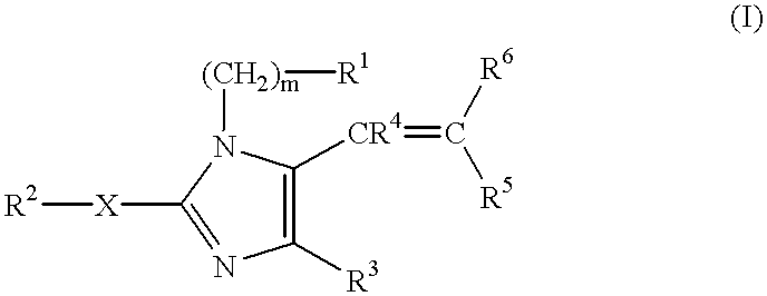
[R2][X]C1=NC([R3])=C([CR4]=C([R6])[R5])N1[(CH2)m][R1]
